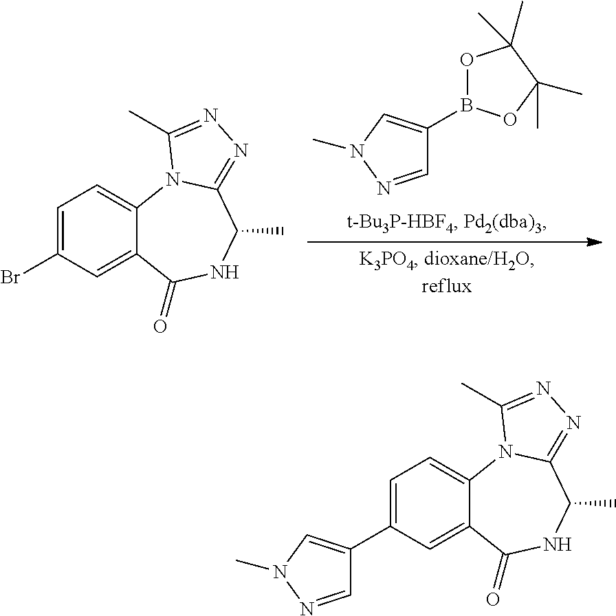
C1(B2OC(C)(C)C(C)(C)O2)=CN(C)N=C1.C1=C(Br)C=C2C(=C1)N1C(=NN=C1C)C(C)NC2=O.C1=C(C2=CN(C)N=C2)C=C2C(=C1)N1C(=NN=C1C)C(C)NC2=O
